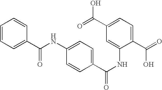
C1=CC=C(C(NC2=CC=C(C(NC3=CC(C(=O)O)=CC=C3C(=O)O)=O)C=C2)=O)C=C1
